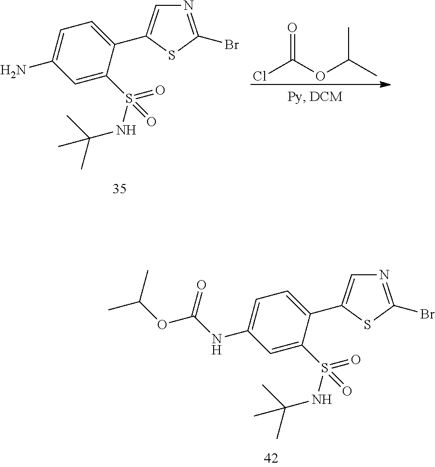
N1=C(Br)SC(C2=CC=C(N)C=C2S(NC(C)(C)C)(=O)=O)=C1.ClC(OC(C)C)=O.N1=C(Br)SC(C2=CC=C(NC(OC(C)C)=O)C=C2S(NC(C)(C)C)(=O)=O)=C1
